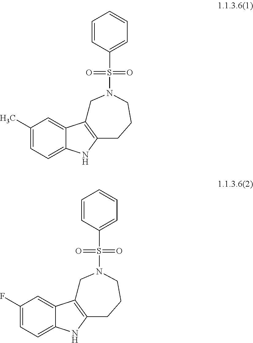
C1(C)=CC=C2C(=C1)C1=C(CCCN(S(=O)(=O)C3=CC=CC=C3)C1)N2.C1(F)=CC=C2C(=C1)C1=C(CCCN(S(=O)(=O)C3=CC=CC=C3)C1)N2
